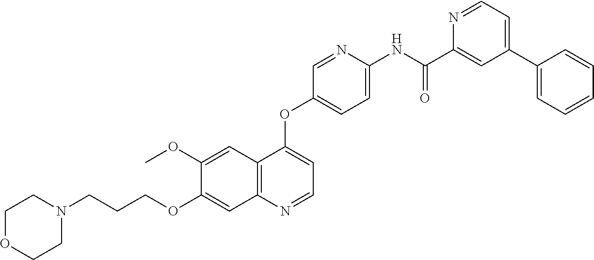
C1OCCN(CCCOC2=CC3=C(C(OC4=CC=C(NC(C5=CC(C6=CC=CC=C6)=CC=N5)=O)N=C4)=CC=N3)C=C2OC)C1
